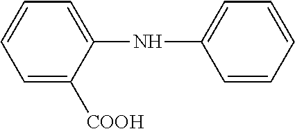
C1=C([COOH])C(NC2=CC=CC=C2)=CC=C1
